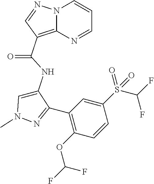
N12C(=C(C(=O)NC3=CN(C)N=C3C3=C(OC(F)F)C=CC(S(C(F)F)(=O)=O)=C3)C=N1)N=CC=C2
